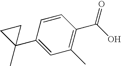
C1(C)=C(C(O)=O)C=CC(C2(C)CC2)=C1
